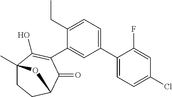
C1(C2=CC=C(CC)C(C3=C(O)C4(C)CCC(C3=O)O4)=C2)=CC=C(Cl)C=C1F
